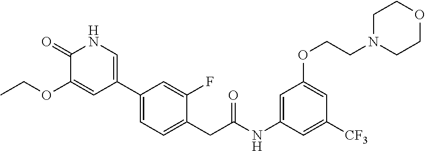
N1C(=O)C(OCC)=CC(C2=CC=C(CC(NC3=CC(OCCN4CCOCC4)=CC([CF3])=C3)=O)C(F)=C2)=C1
